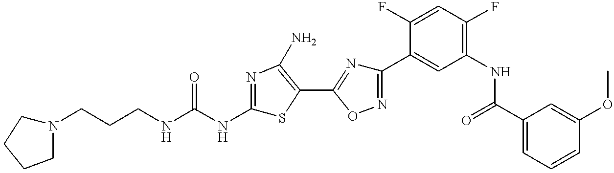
C(CNC(NC1=NC(N)=C(C2=NC(C3=CC(NC(C4=CC=CC(OC)=C4)=O)=C(F)C=C3F)=NO2)S1)=O)CN1CCCC1
